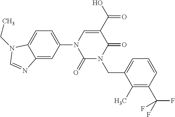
C1(=O)N(CC2=CC=CC(C(F)(F)F)=C2C)C(=O)C(C(O)=O)=CN1C1=CC=C2C(=C1)N=CN2CC
